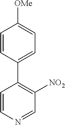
C1=CC(C2=C([NO2])C=NC=C2)=CC=C1[OMe]
